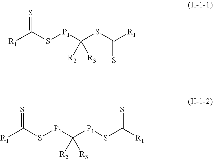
C(S[P1]C(SC([R1])=S)([R2])[R3])([R1])=S.C(S[P1]C([P1]SC([R1])=S)([R2])[R3])([R1])=S
